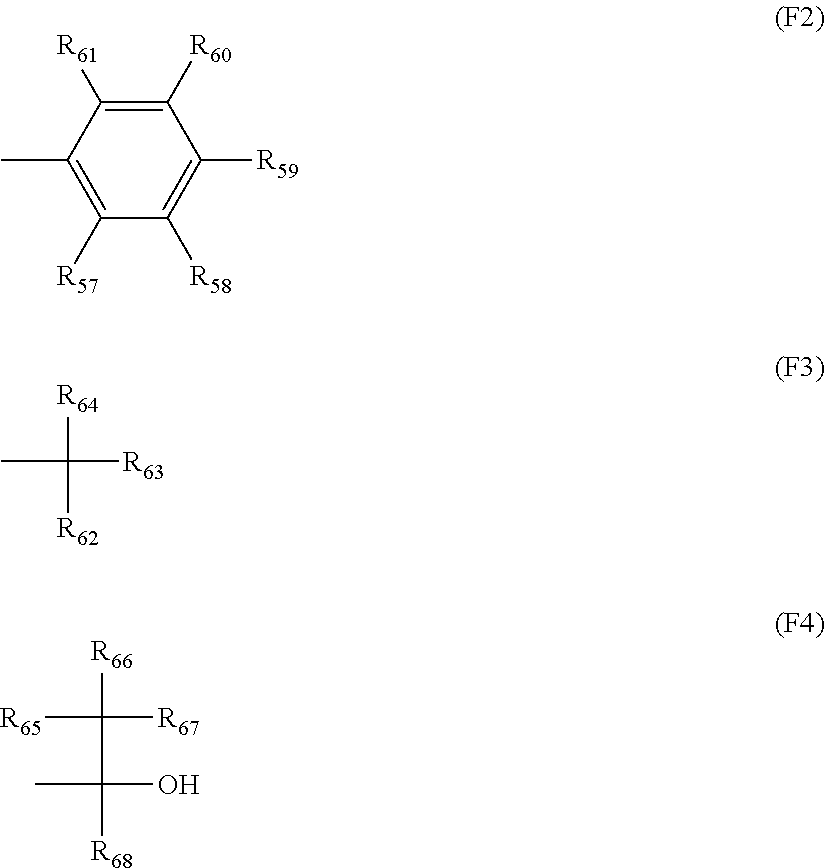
C1([R60])=C([R61])C(C)=C([R57])C([R58])=C1[R59].[R64]C(C)([R62])[R63].[R66]C([R65])(C(C)([R68])O)[R67]
